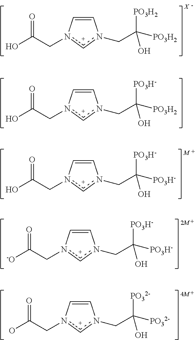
C1=Cn(CC(O)=O)cn1CC([PO3H2])([PO3H2])O.C1=Cn(CC(O)=O)cn1CC([PO3H-])([PO3H2])O.C1=Cn(CC(O)=O)cn1CC([PO3H-])([PO3H-])O.C1=Cn(CC([-O])=O)cn1CC([PO3H-])([PO3H-])O.C1=Cn(CC(O)=O)cn1CC([PO32-])([PO32-])O
